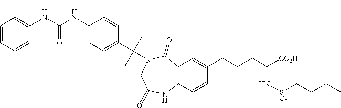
C12=C(C=C(CCCC([CO2H])N[SO2]CCCC)C=C1)C(=O)N(C(C1=CC=C(NC(NC3=C(C)C=CC=C3)=O)C=C1)(C)C)CC(=O)N2
